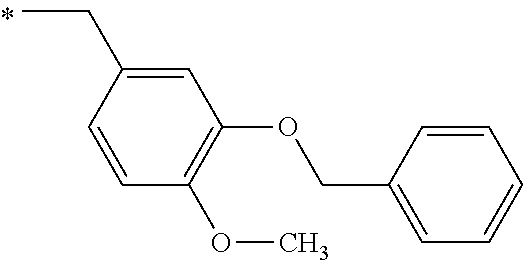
C1(CC)=CC(OCC2=CC=CC=C2)=C(OC)C=C1
